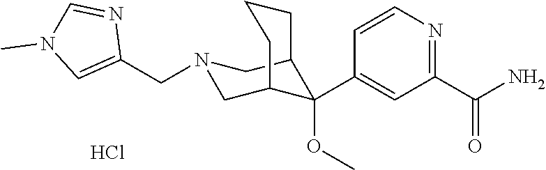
C1(C(N)=O)=NC=CC(C2(OC)C3CN(CC4=CN(C)C=N4)CC2CCC3)=C1.Cl
